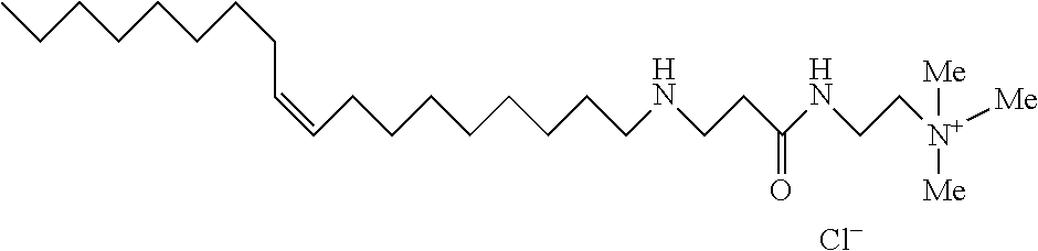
[Cl-].C(CC)CCCCCC=CCCCCCCCCNCCC(NCC[N+]([Me])([Me])[Me])=O
